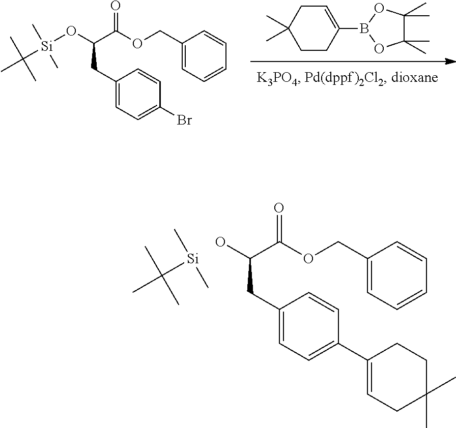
C(C)(C)(C)[Si](C)C.C(CC1=CC=C(C2=CCC(C)(C)CC2)C=C1)(C(OCC1=CC=CC=C1)=O)O.C1CC(B2OC(C)(C)C(C)(C)O2)=CCC1(C)C.C(CC1=CC=C(Br)C=C1)(C(OCC1=CC=CC=C1)=O)O[Si](C(C)(C)C)(C)C
